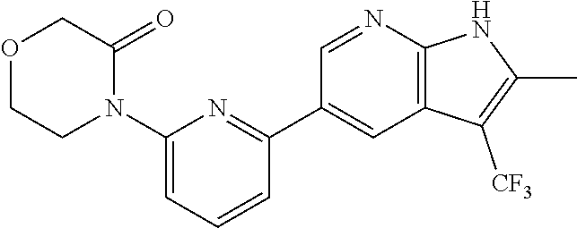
C1(N2C(=O)COCC2)=CC=CC(C2=CC3=C(N=C2)NC(C)=C3[CF3])=N1
